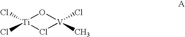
Cl[Ti]1(Cl)O[V](Cl)(C)Cl1
